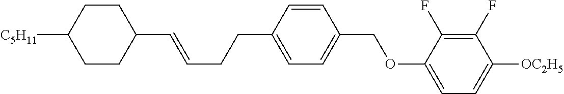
C(CC=CC1CCC([C5H11])CC1)C1=CC=C(COC2=CC=C([OC2H5])C(F)=C2F)C=C1
